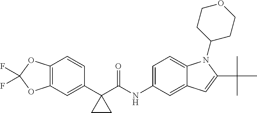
C12=C(C=C(C3(C(NC4=CC=C5C(=C4)C=C(C(C)(C)C)N5C4CCOCC4)=O)CC3)C=C1)OC(F)(F)O2
